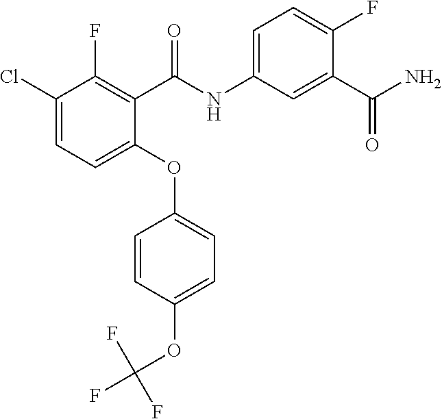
C1=CC(OC(F)(F)F)=CC=C1OC1=CC=C(Cl)C(F)=C1C(NC1=CC=C(F)C(C(=O)N)=C1)=O
